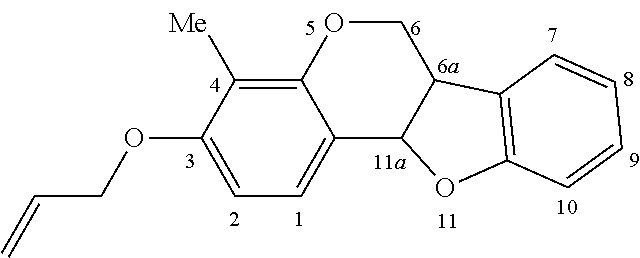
C12=C([Me])C(OCC=C)=CC=C1C1C(CO2)C2=C(O1)C=CC=C2
